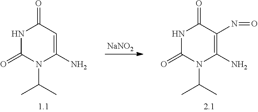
[NaNO2].N1C(=O)N(C(C)C)C(N)=CC1=O.N1C(=O)N(C(C)C)C(N)=C(N=O)C1=O
